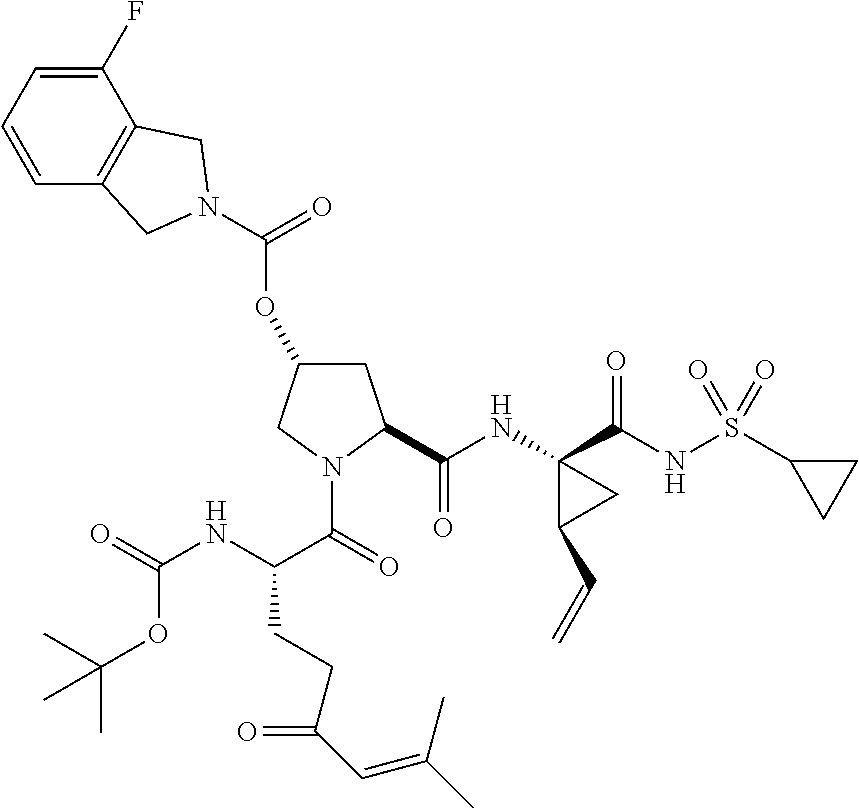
C(NC(C(=O)N1C(C(NC2(C(NS(C3CC3)(=O)=O)=O)C(C=C)C2)=O)CC(OC(=O)N2CC3=C(C(F)=CC=C3)C2)C1)CCC(C=C(C)C)=O)(=O)OC(C)(C)C
